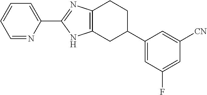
C12=C(CC(C3=CC(F)=CC([CN])=C3)CC1)NC(C1=CC=CC=N1)=N2
